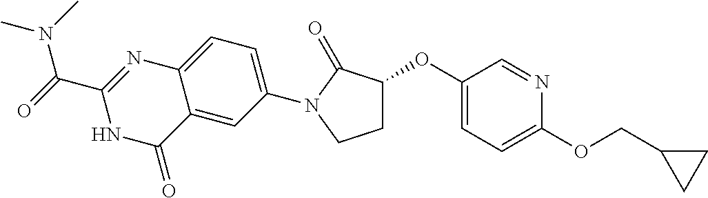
C1(OC2CCN(C3=CC=C4C(=C3)C(=O)NC(C(N(C)C)=O)=N4)C2=O)=CC=C(OCC2CC2)N=C1
